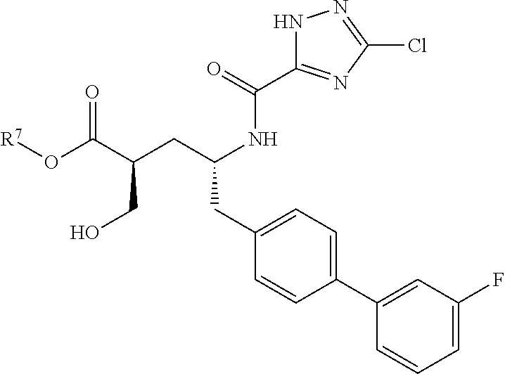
C1(C2=CC(F)=CC=C2)=CC=C(CC(CC(C(O[R7])=O)CO)NC(C2=NC(Cl)=NN2)=O)C=C1
